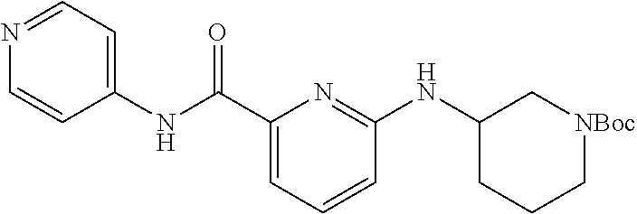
N(C(C1=CC=CC(NC2CCC[NBoc]C2)=N1)=O)C1=CC=NC=C1
